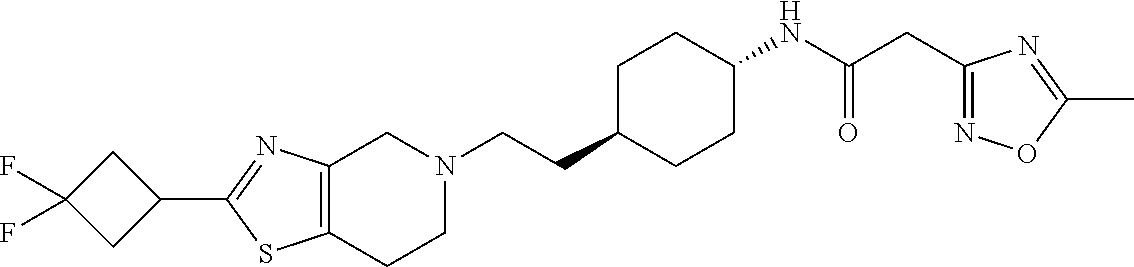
C12=C(CCN(CCC3CCC(NC(CC4=NOC(C)=N4)=O)CC3)C1)SC(C1CC(F)(F)C1)=N2
